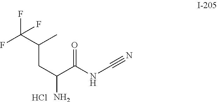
C(C(C)CC(N)C(NC#N)=O)(F)(F)F.Cl
